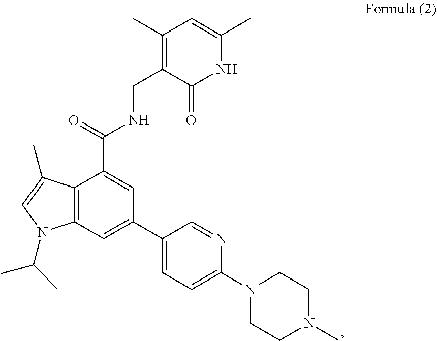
C12=C(C=C(C3=CC=C(N4CCN(C)CC4)N=C3)C=C1C(NCC1=C(C)C=C(C)NC1=O)=O)N(C(C)C)C=C2C
